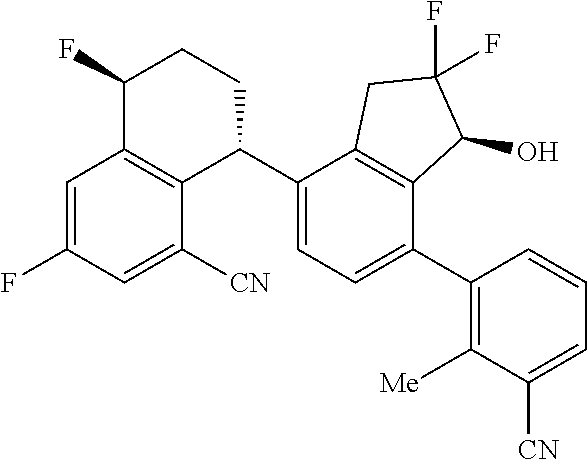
C1=C(F)C=C([CN])C2=C1C(F)CCC2C1=CC=C(C2=C([Me])C([CN])=CC=C2)C2=C1CC(F)(F)C2O
